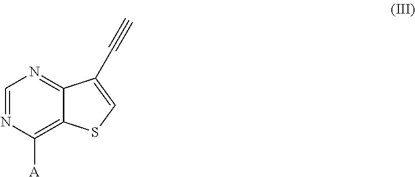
C1=NC([A])=C2C(=N1)C(C#C)=CS2
